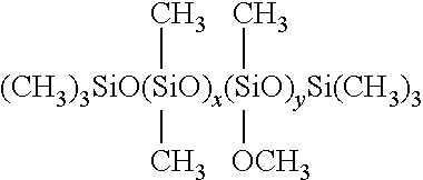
[(CH3)3SiO(SiO)x(SiO)ySi(CH3)3](C)(C)(C)[OCH3]
